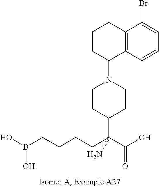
C1(N2CCC(C(CCCCB(O)O)(C(O)=O)N)CC2)C2=C(CCC1)C(Br)=CC=C2
